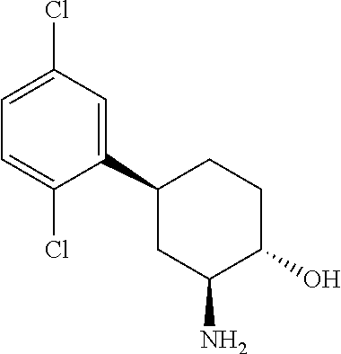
C1(C2CC(N)C(O)CC2)=CC(Cl)=CC=C1Cl
